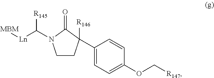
C1CC(C2=CC=C(OC[R147])C=C2)([R146])C(=O)N1C([Ln][MBM])[R145]
